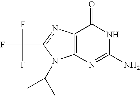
C12=C(N=C(C(F)(F)F)N1C(C)C)C(=O)NC(N)=N2
